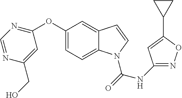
C1(OC2=CC=C3C(=C2)C=CN3C(NC2=NOC(C3CC3)=C2)=O)=NC=NC(CO)=C1
